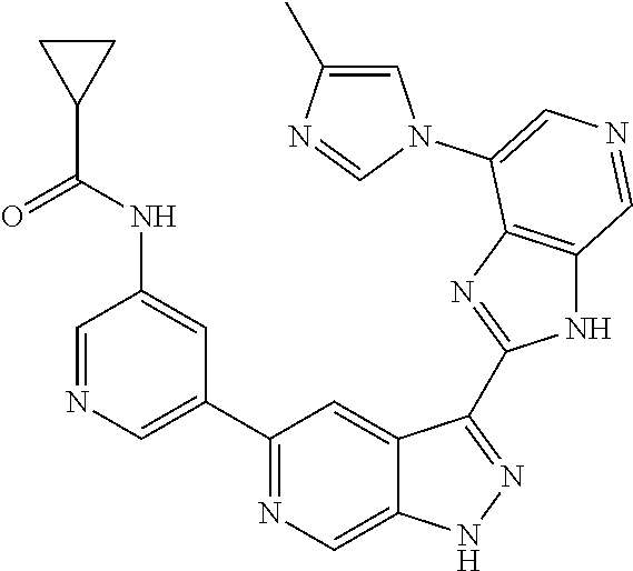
C1(C2=CN=CC(NC(C3CC3)=O)=C2)=NC=C2C(=C1)C(C1=NC3=C(N1)C=NC=C3N1C=C(C)N=C1)=NN2
